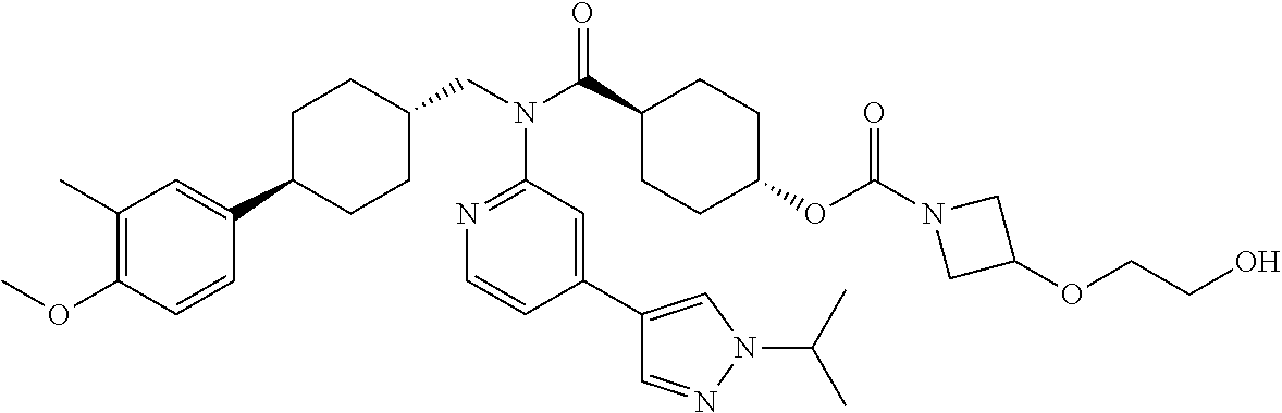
C1(C)=C(OC)C=CC(C2CCC(CN(C3=NC=CC(C4=CN(C(C)C)N=C4)=C3)C(=O)C3CCC(OC(=O)N4CC(OCCO)C4)CC3)CC2)=C1
